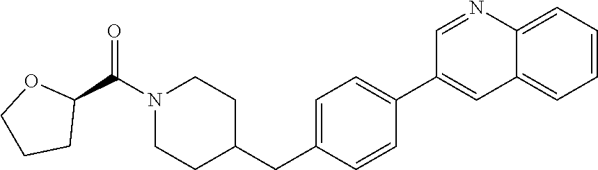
C1=C(CC2CCN(C(C3OCCC3)=O)CC2)C=CC(C2=CC3=CC=CC=C3N=C2)=C1
